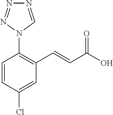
C1=CC(Cl)=CC(C=CC(O)=O)=C1N1N=NN=C1
